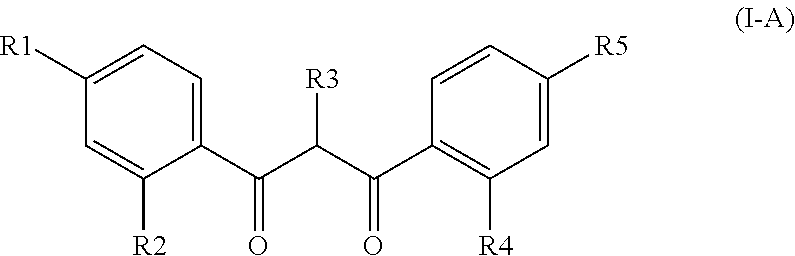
C1(C(C(C(C2=C([R4])C=C([R5])C=C2)=O)[R3])=O)=CC=C([R1])C=C1[R2]
